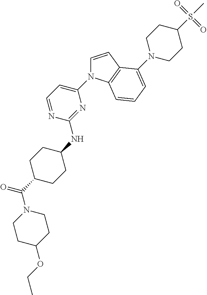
C1C(OCC)CCN(C(C2CCC(NC3=NC(N4C=CC5=C4C=CC=C5N4CCC(S(C)(=O)=O)CC4)=CC=N3)CC2)=O)C1
